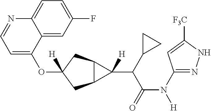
O(C1([H])CC2C(C1)C2(C(C(N([H])C1=NNC([F3C])=C1)=O)C1CC1)[H])C1=CC=NC2=CC=C(F)C=C12
